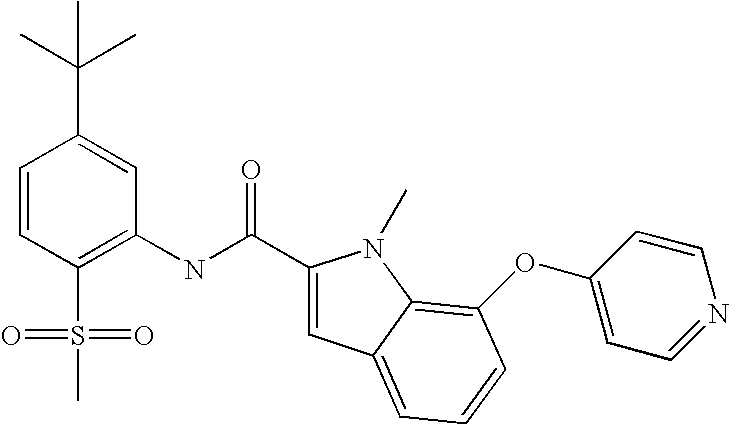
C1=CC(S(=O)(=O)C)=C(NC(=O)C2=CC3=CC=CC(OC4=CC=NC=C4)=C3N2C)C=C1C(C)(C)C
